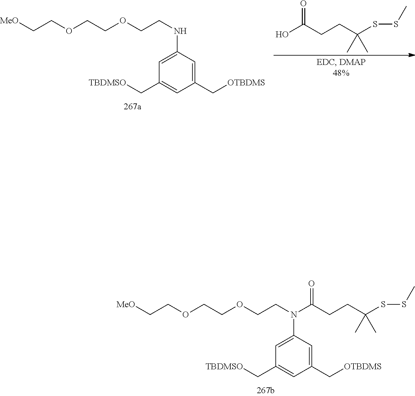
C1(C[OTBDMS])=CC(NCCOCCOCC[MeO])=CC(C[TBDMSO])=C1.OC(CCC(SSC)(C)C)=O.C1(C[OTBDMS])=CC(N(CCOCCOCC[MeO])C(CCC(SSC)(C)C)=O)=CC(C[TBDMSO])=C1
